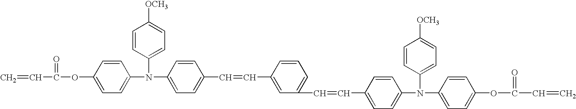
C=CC(=O)OC1=CC=C(N(C2=CC=C([OCH3])C=C2)C2=CC=C(C=CC3=CC(C=CC4=CC=C(N(C5=CC=C([OCH3])C=C5)C5=CC=C(OC(=O)C=C)C=C5)C=C4)=CC=C3)C=C2)C=C1
